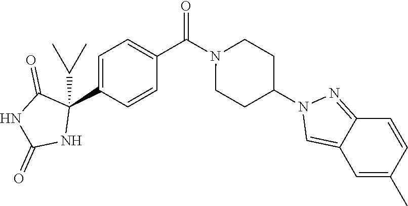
C1=C(C2(C(C)C)C(=O)NC(=O)N2)C=CC(C(N2CCC(N3C=C4C(=N3)C=CC(C)=C4)CC2)=O)=C1
